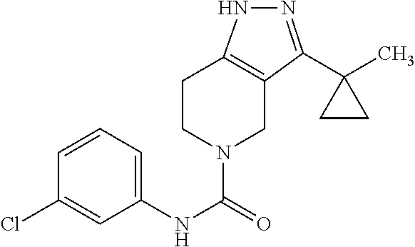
C1CN(C(NC2=CC=CC(Cl)=C2)=O)CC2=C1NN=C2C1(C)CC1
